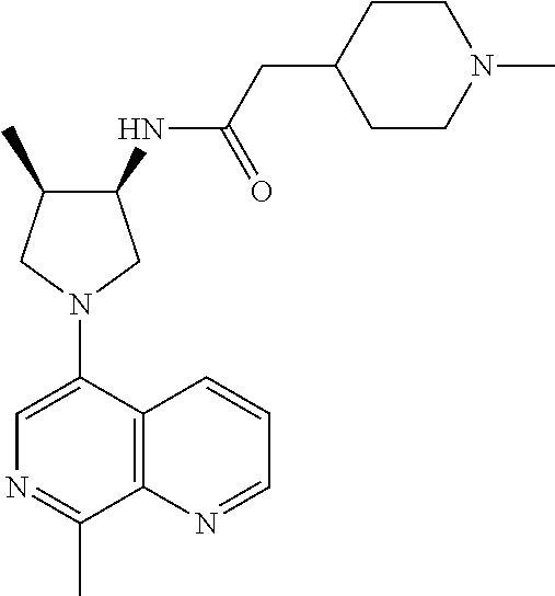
C1(NC(CC2CCN(C)CC2)=O)C(C)CN(C2=CN=C(C)C3=C2C=CC=N3)C1
